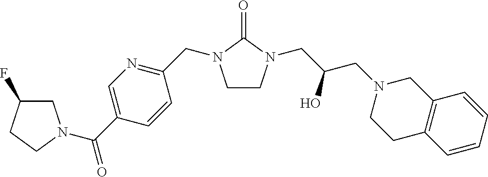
C1CN(CC(CN2CCC3=C(C2)C=CC=C3)O)C(=O)N1CC1=NC=C(C(=O)N2CC(F)CC2)C=C1
